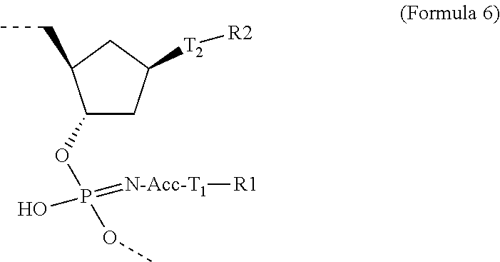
C1(OP(=[N-Acc-T1][R1])(OC)O)CC([T2][R2])CC1CC
